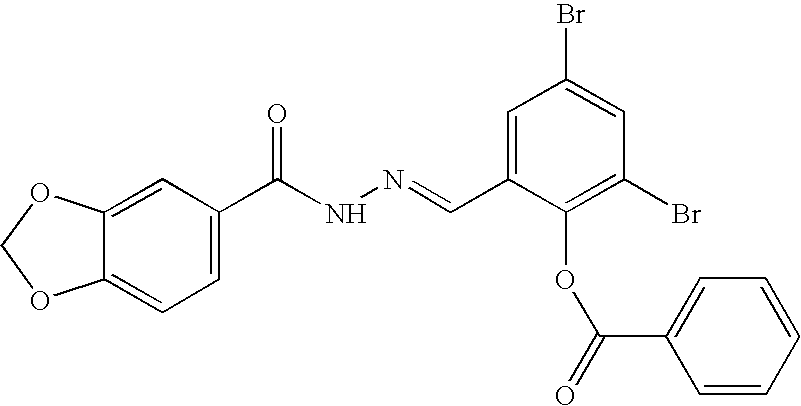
C1=C2C(=CC=C1C(NN=CC1=CC(Br)=CC(Br)=C1OC(=O)C1=CC=CC=C1)=O)OCO2
